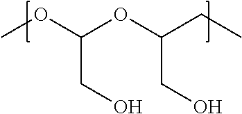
COC(OC(CC)CO)CO
